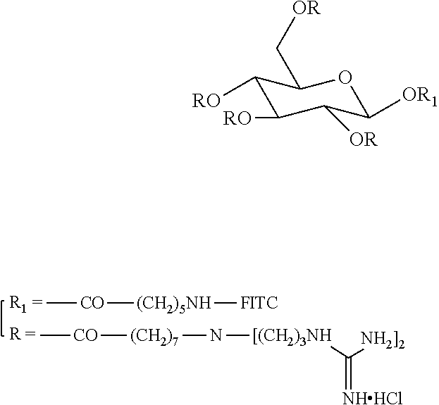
C1([RO])C([RO])C([OR])C([OR1])OC1C[OR].C[CO][(CH2)5NH][FITC].C[CO][(CH2)7]N[[(CH2)3NH]C([NH2]2])=[NHHCl]
